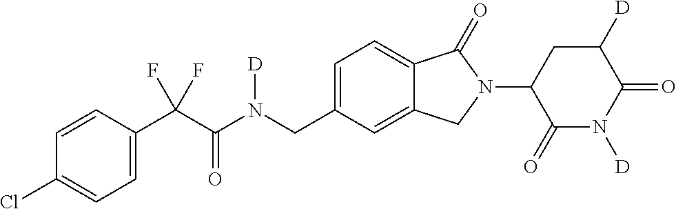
C1=CC(C(C(N(CC2=CC=C3C(=C2)CN(C2C(=O)N([D])C(=O)C([D])C2)C3=O)[D])=O)(F)F)=CC=C1Cl
